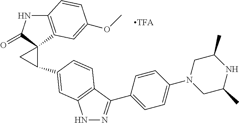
C12=C(C3(C(=O)N1)CC3C1=CC3=C(C(C4=CC=C(N5CC(C)NC(C)C5)C=C4)=NN3)C=C1)C=C(OC)C=C2
